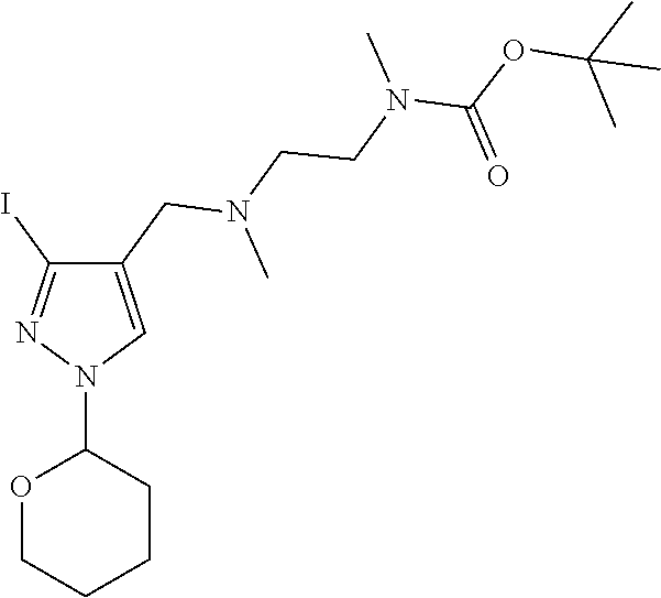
C1(I)=NN(C2OCCCC2)C=C1CN(C)CCN(C(OC(C)(C)C)=O)C
